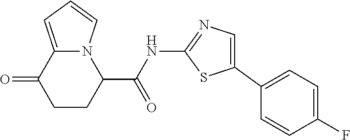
C1CC(C(=O)NC2=NC=C(C3=CC=C(F)C=C3)S2)N2C(=CC=C2)C1=O
